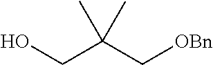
OCC(C[OBn])(C)C
